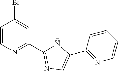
C1=CN=C(C2=NC=C(C3=NC=CC=C3)N2)C=C1Br
